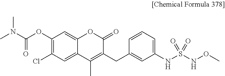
C1(OC(=O)N(C)C)=C(Cl)C=C2C(=C1)OC(=O)C(CC1=CC(NS(NOC)(=O)=O)=CC=C1)=C2C
